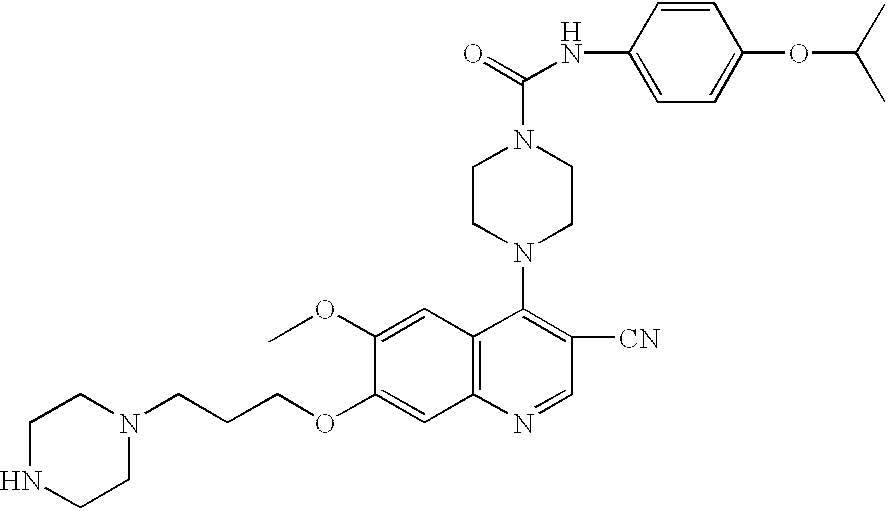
C1(NC(=O)N2CCN(C3=C([CN])C=NC4=C3C=C(OC)C(OCCCN3CCNCC3)=C4)CC2)=CC=C(OC(C)C)C=C1
